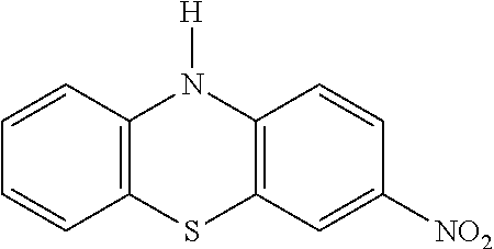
C1=CC2=C(C=C1)SC1=C(N2[H])C=CC([NO2])=C1
